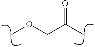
C(C)(COC)=O
